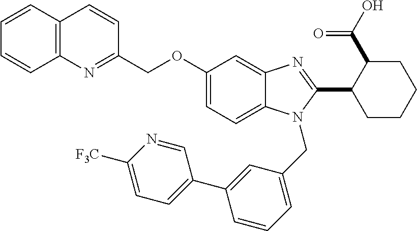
C1(COC2=CC=C3N(CC4=CC=CC(C5=CC=C([F3C])N=C5)=C4)C(C4CCCCC4C(O)=O)=NC3=C2)=NC2=C(C=C1)C=CC=C2
